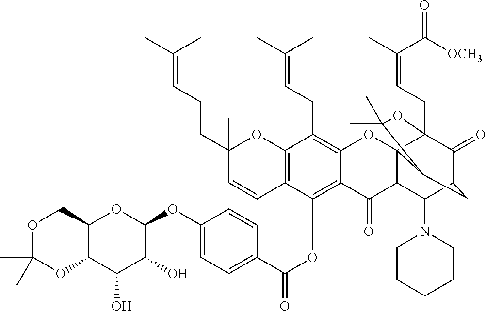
C12C(COC(C)(C)O1)OC(OC1=CC=C(C(OC3=C4C(=C(CC=C(C)C)C5=C3C=CC(C)(CCC=C(C)C)O5)OC35C(C4=O)C(N4CCCCC4)C4C(=O)C3(CC=C(C)C(=O)[OCH3])OC(C)(C)C5C4)=O)C=C1)C(O)C2O
